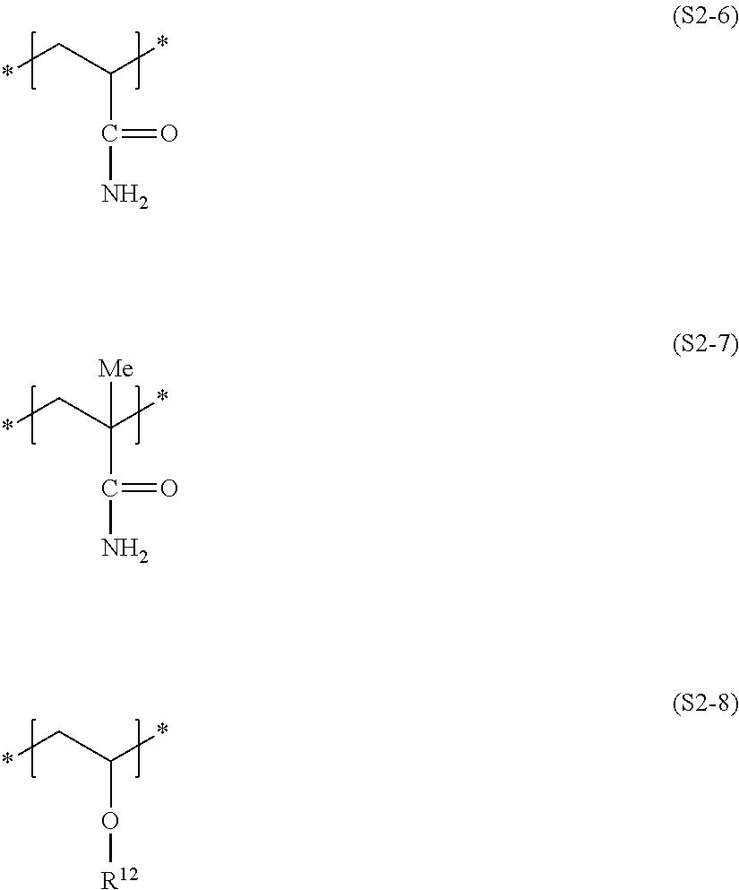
*CC(*)C(N)=O.*CC(*)(C(N)=O)[Me].*CC(*)O[R12]
